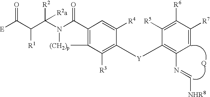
C1([R3])=C([Y]C2=C(N=C[NHR8])C=C([R7])C([R6])=C2[R5])C([R4])=CC2=C1[(CH2)p]N(C(C(C([E])=O)[R1])([R2])[R2a])C2=O
